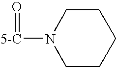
O=[5-C]N1CCCCC1
